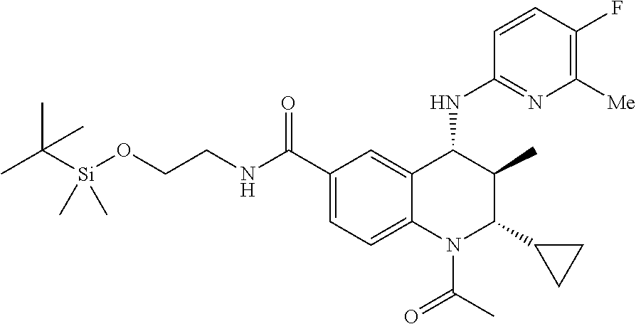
CC([Si](OCCNC(C1=CC=C2C(=C1)C(NC1=NC([Me])=C(F)C=C1)C(C)C(C1CC1)N2C(=O)C)=O)(C)C)(C)C
